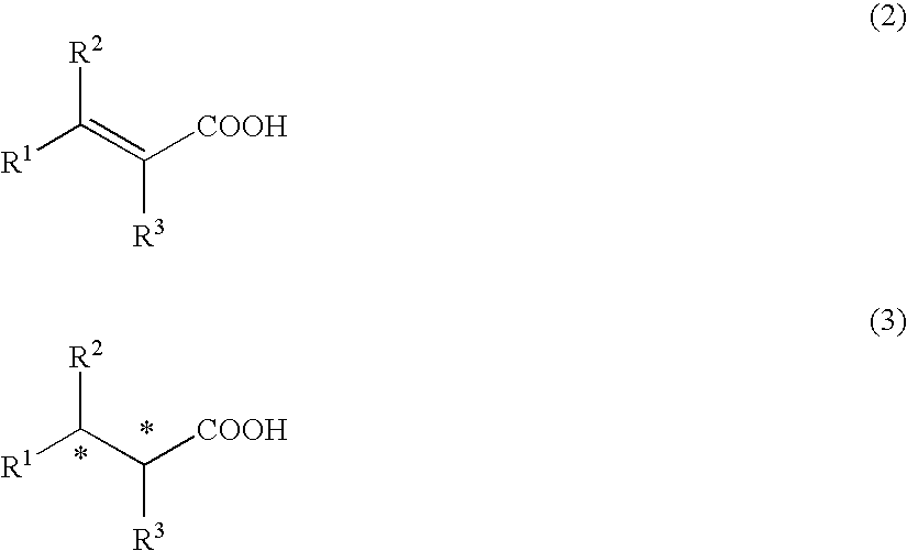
[R1]C(C([COOH])[R3])[R2].[R1]C(=C([COOH])[R3])[R2]
